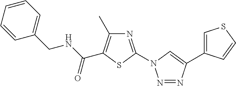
N1=C(N2N=NC(C3=CSC=C3)=C2)SC(C(NCC2=CC=CC=C2)=O)=C1C
